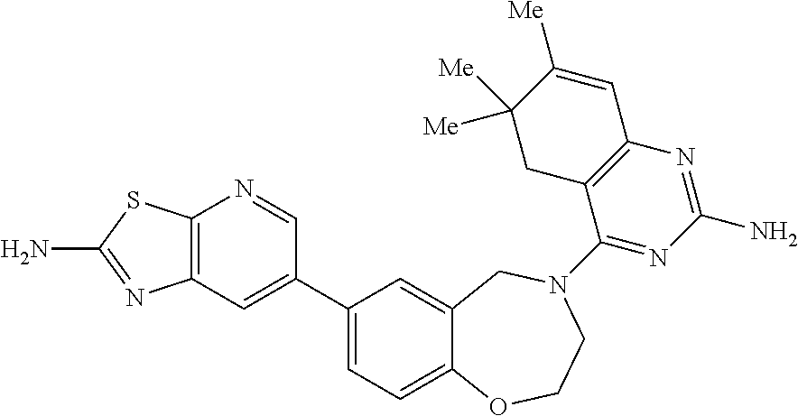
C12=C(C=C(C3=CC=C4C(=C3)CN(C3=NC(N)=NC5=C3CC([Me])([Me])C([Me])=C5)CCO4)C=N1)N=C(N)S2
